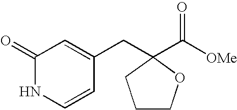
C1(=O)NC=CC(CC2(C([OMe])=O)CCCO2)=C1
